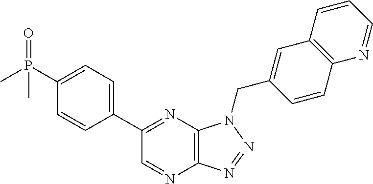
C12=C(N=C(C3=CC=C(P(=O)(C)C)C=C3)C=N1)N(CC1=CC3=C(C=C1)N=CC=C3)N=N2
